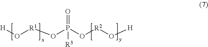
[H]O[R1]OP(O[R2]O[H])([R3])=O
